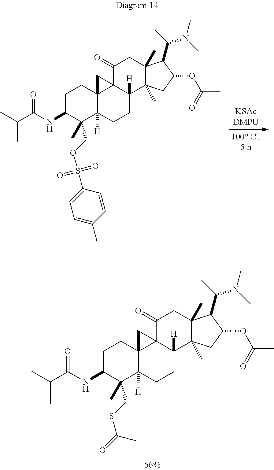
C1C(NC(C(C)C)=O)C(C)(COS(C2=CC=C(C)C=C2)(=O)=O)C2([H])C3(C1)C1(C([H])(CC2)C2(C)C(C)(CC1=O)C(C(C)N(C)C)C(OC(C)=O)C2)C3.C1C(NC(C(C)C)=O)C(C)(CSC(=O)C)C2([H])C3(C1)C1(C([H])(CC2)C2(C)C(C)(CC1=O)C(C(C)N(C)C)C(OC(C)=O)C2)C3
